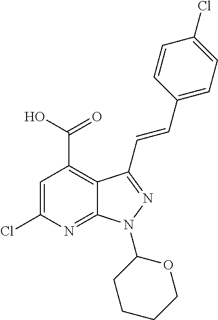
C1=C(Cl)N=C2C(=C1C(O)=O)C(C=CC1=CC=C(Cl)C=C1)=NN2C1CCCCO1
